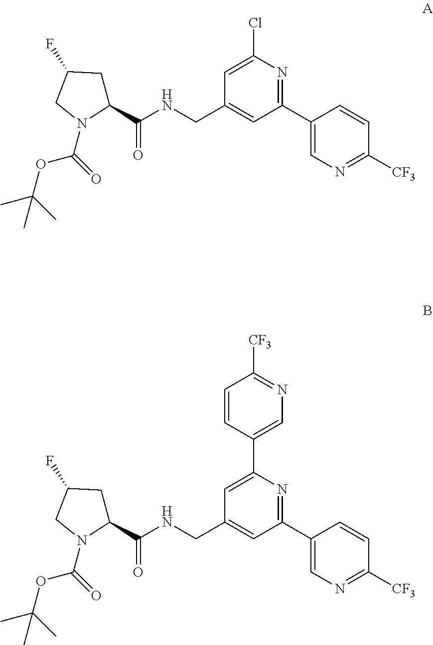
C1=C(Cl)N=C(C2=CN=C([CF3])C=C2)C=C1CNC(C1CC(F)CN1C(OC(C)(C)C)=O)=O.C1=C(C2=CN=C([CF3])C=C2)N=C(C2=CN=C([CF3])C=C2)C=C1CNC(C1CC(F)CN1C(OC(C)(C)C)=O)=O
